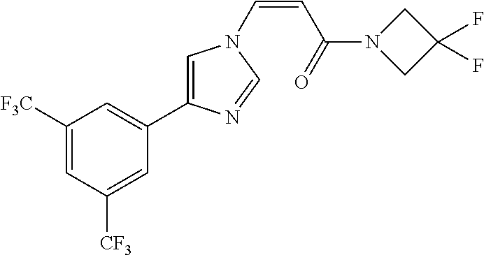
C1([F3C])=CC([CF3])=CC(C2=CN(C=CC(=O)N3CC(F)(F)C3)C=N2)=C1
